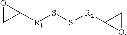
C1([R1]SS[R2]C2OC2)OC1
